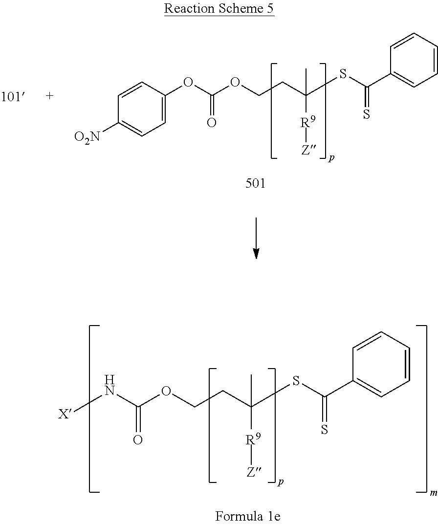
[X]NC(OCCC([R9][Z])(C)SC(C1=CC=CC=C1)=S)=O.C1(OC(OCCC([R9][Z])(C)SC(C2=CC=CC=C2)=S)=O)=CC=C([O2N])C=C1
